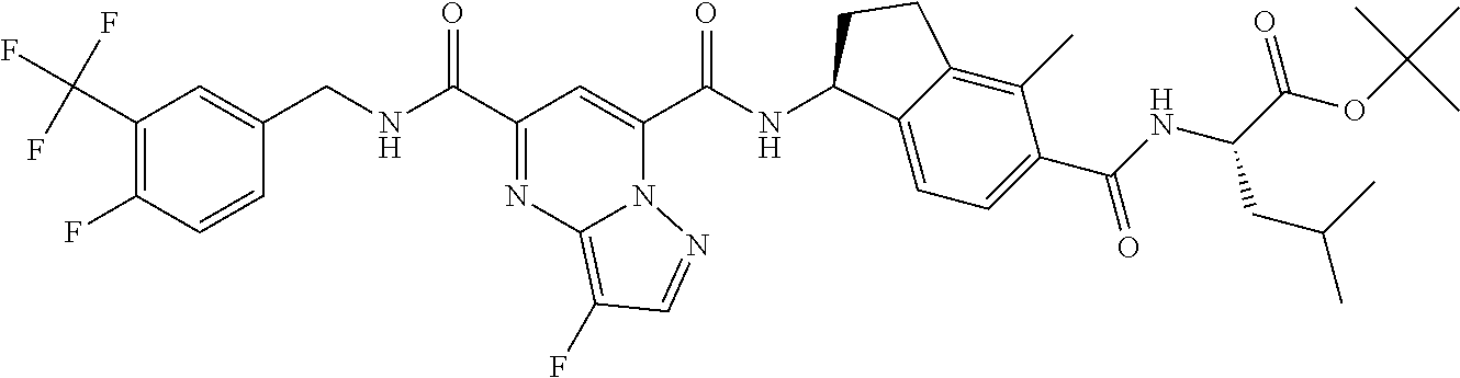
C1(C(F)(F)F)=C(F)C=CC(CNC(=O)C2=NC3=C(F)C=NN3C(C(NC3C4=CC=C(C(NC(CC(C)C)C(=O)OC(C)(C)C)=O)C(C)=C4CC3)=O)=C2)=C1
